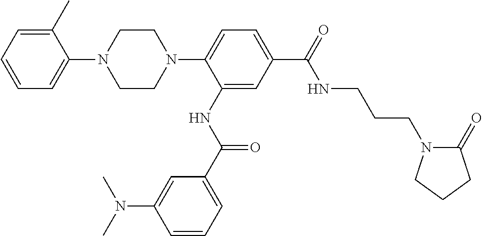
C1CN(C2=CC=C(C(=O)NCCCN3C(=O)CCC3)C=C2NC(C2=CC=CC(N(C)C)=C2)=O)CCN1C1=CC=CC=C1C
